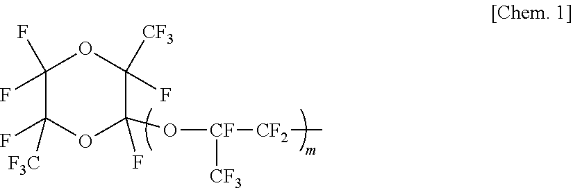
C1(F)(F)C(F)([F3C])OC(O[CF]([CF3])[CF2]C)(F)C([CF3])(F)O1
